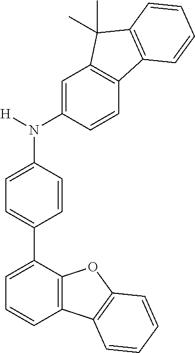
N(C1=CC=C(C2=CC=CC3=C2OC2=C3C=CC=C2)C=C1)([H])C1=CC2=C(C=C1)C1=C(C2(C)C)C=CC=C1
